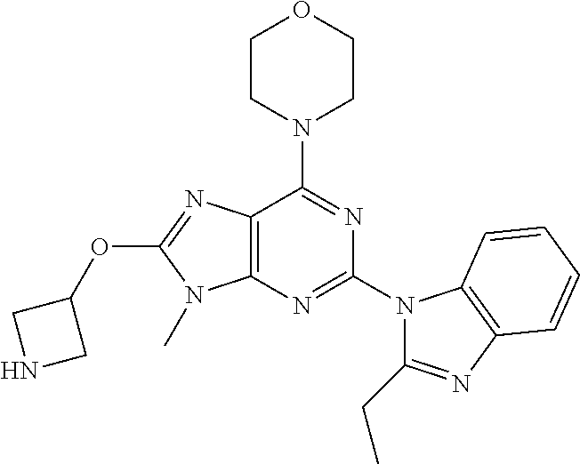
C12=C(N=C(N3C(CC)=NC4=C3C=CC=C4)N=C1N1CCOCC1)N(C)C(OC1CNC1)=N2
